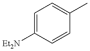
C1=C([Et2N])C=CC(C)=C1
